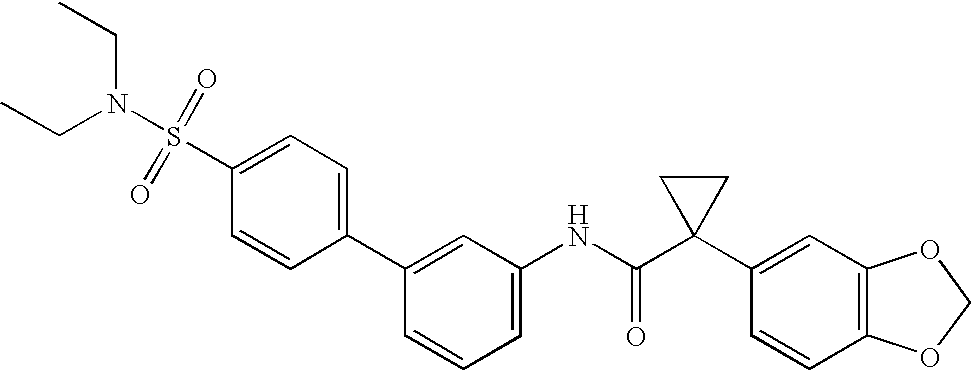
C1(C2=CC(NC(C3(C4=CC5=C(C=C4)OCO5)CC3)=O)=CC=C2)=CC=C(S(=O)(=O)N(CC)CC)C=C1
